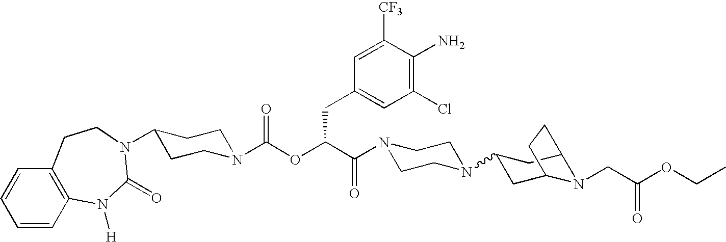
N1(C(C(OC(N2CCC(N3C(=O)N([H])C4=C(C=CC=C4)CC3)CC2)=O)CC2=CC(Cl)=C(N)C([CF3])=C2)=O)CCN(C2CC3N(CC(OCC)=O)C(C2)CC3)CC1
